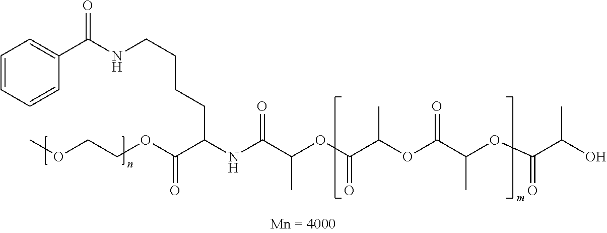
COCCOC(C(NC(C(OC(C(OC(C(OC(C(O)C)=O)C)=O)C)=O)C)=O)CCCCNC(C1=CC=CC=C1)=O)=O
